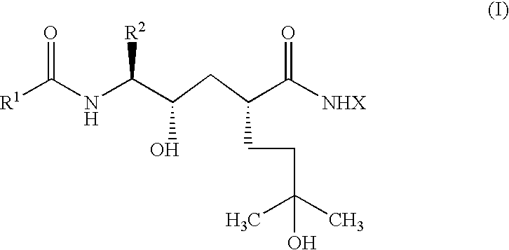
OC(CC(CCC(C)(C)O)C([NHX])=O)C(NC([R1])=O)[R2]
